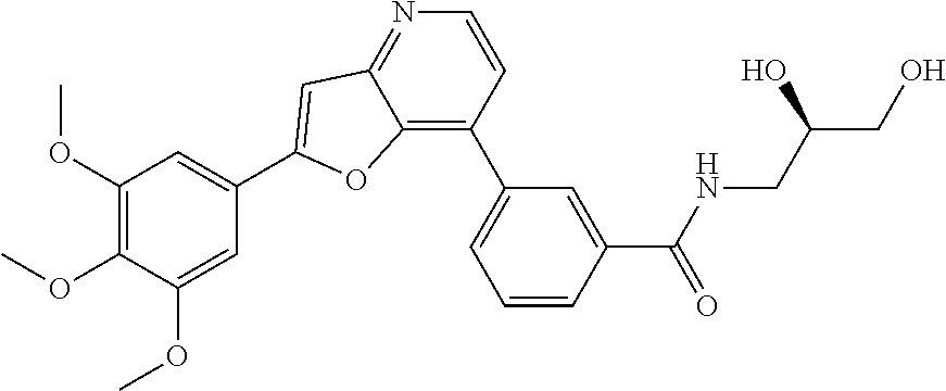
C1(OC)=CC(C2=CC3=NC=CC(C4=CC=CC(C(NCC(CO)O)=O)=C4)=C3O2)=CC(OC)=C1OC
